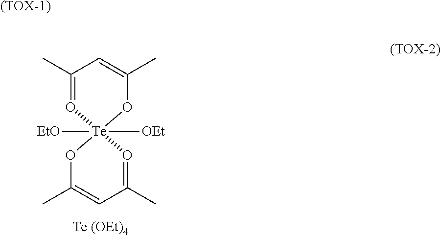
C1(C)=O[Te]2([EtO])([OEt])(OC(C)=C1)OC(C)=CC(C)=O2.[(TOX-1)]
